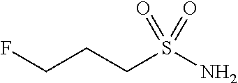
FCCCS(N)(=O)=O
